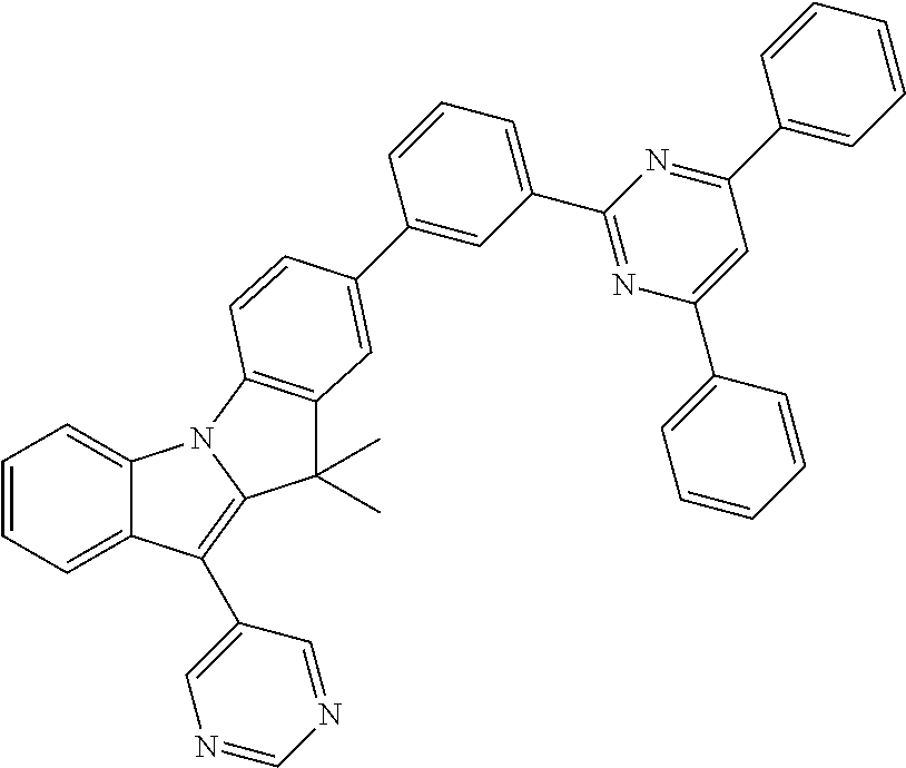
C12=CC=CC=C1C(C1=CN=CN=C1)=C1N2C2=C(C1(C)C)C=C(C1=CC(C3=NC(C4=CC=CC=C4)=CC(C4=CC=CC=C4)=N3)=CC=C1)C=C2
